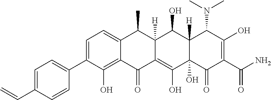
C1=C(C2=CC=C(C=C)C=C2)C(O)=C2C(=C1)C(C)C1([H])C(=C(O)C3(O)C([H])(C1O)C(N(C)C)C(O)=C(C(N)=O)C3=O)C2=O
